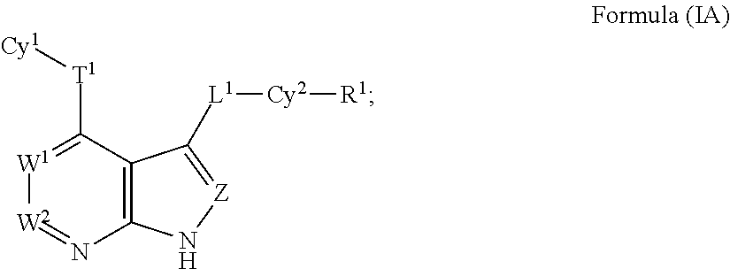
C12=C(C([T1][Cy1])=[W1][W2]=N1)C([L1][Cy2][R1])=[Z]N2
